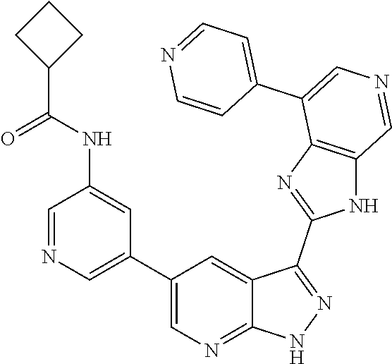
C1(C2=CN=CC(NC(=O)C3CCC3)=C2)=CN=C2C(=C1)C(C1=NC3=C(N1)C=NC=C3C1=CC=NC=C1)=NN2
